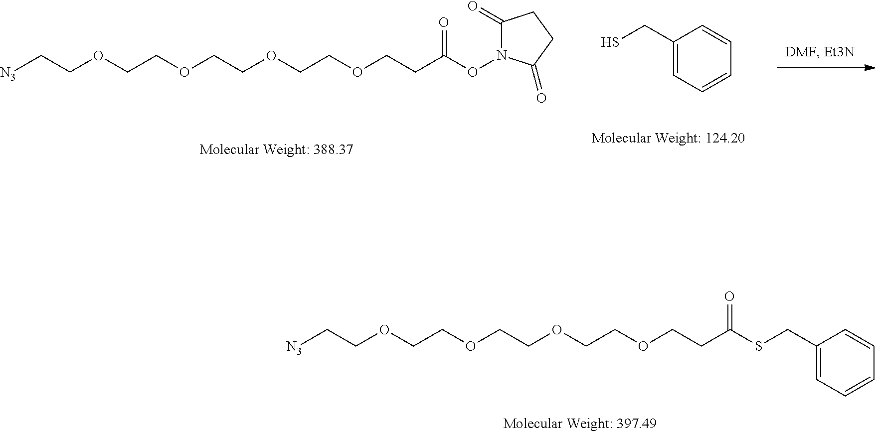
[N3]CCOCCOCCOCCOCCC(ON1C(=O)CCC1=O)=O.C1(CS)=CC=CC=C1.[N3]CCOCCOCCOCCOCCC(SCC1=CC=CC=C1)=O
